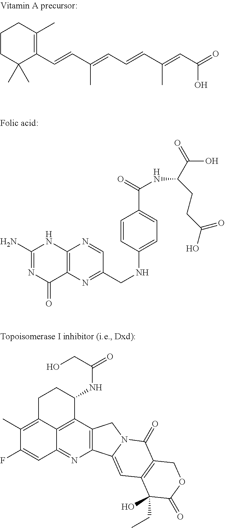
C1CC(C)(C)C(C=CC(=CC=CC(=CC(=O)O)C)C)=C(C)C1.C12=C(N=C(CNC3=CC=C(C(=O)NC(C(=O)O)CCC(O)=O)C=C3)C=N1)C(=O)N=C(N)N2.C12=NC3=C(C4=C1C(=C(C)C(F)=C2)CCC4NC(=O)CO)CN1C3=CC2=C(C1=O)COC(=O)C2(CC)O
